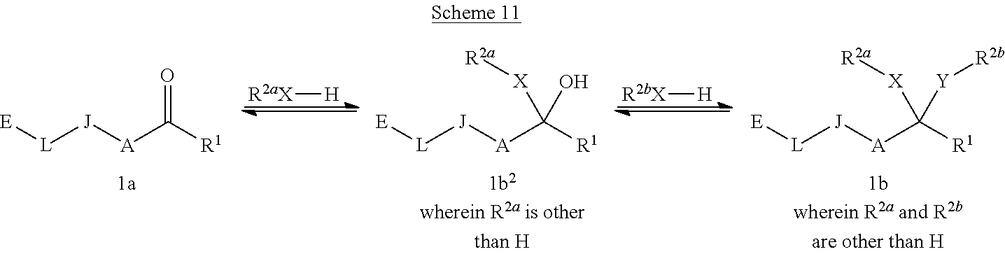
[L]([J][A]C([R1])(O)[X][R2a])[E].[L]([J][A]C([R1])=O)[E].[R2aX][H].[L]([J][A]C([R1])([Y][R2b])[X][R2a])[E].[R2bX][H]
